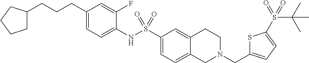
C1(CCCC2CCCC2)=CC=C(NS(C2=CC=C3C(=C2)CCN(CC2=CC=C(S(C(C)(C)C)(=O)=O)S2)C3)(=O)=O)C(F)=C1
